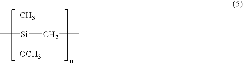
C[Si](CC)(C)[OCH3]
